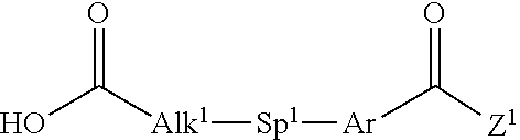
O=C(O)[Alk1][Sp1][Ar]C(=O)[Z1]
